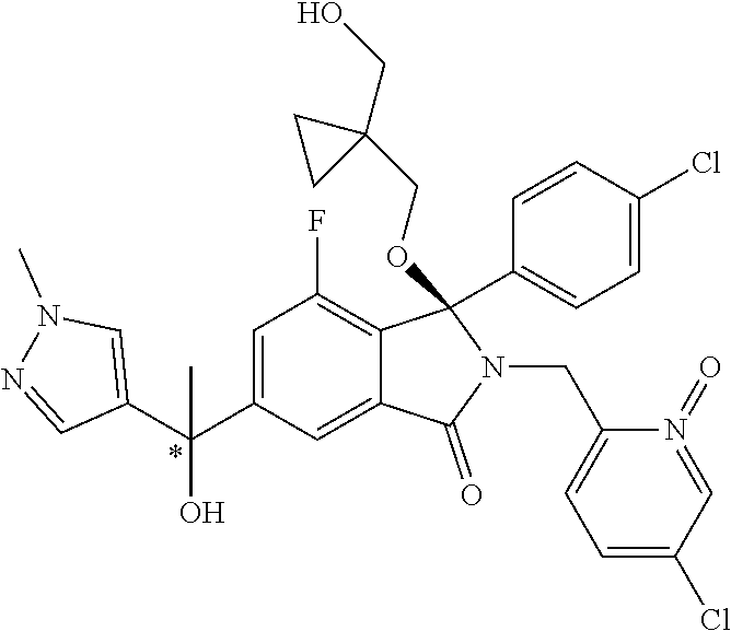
C1=C(C(O)(C2=CN(C)N=C2)C)C=C2C(=C1F)C(C1=CC=C(Cl)C=C1)(OCC1(CO)CC1)N(CC1=CC=C(Cl)C=N1=O)C2=O
